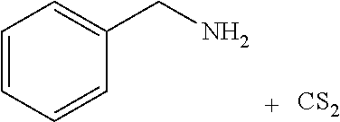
C1=CC=CC(CN)=C1.[CS2]
